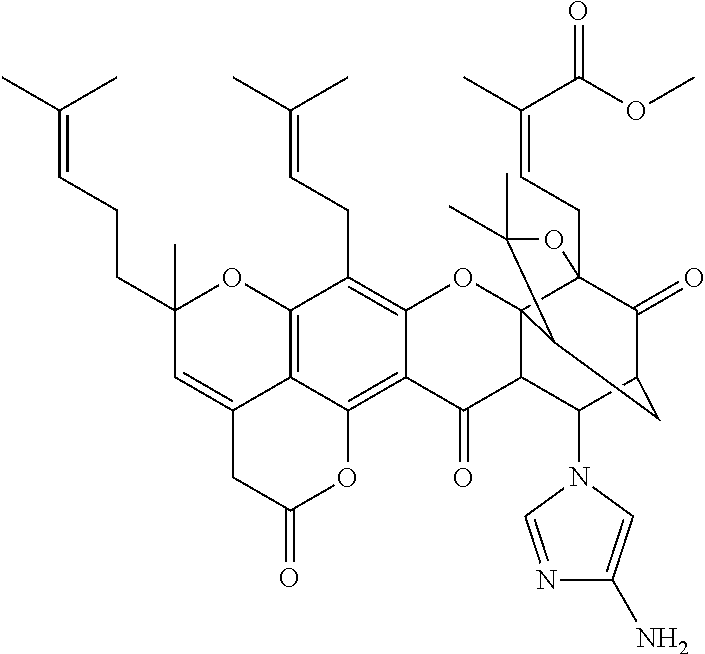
C12=C3C(=CC(CCC=C(C)C)(C)O1)CC(=O)OC3=C1C(=C2CC=C(C)C)OC23C4(CC=C(C)C(OC)=O)C(=O)C(CC2C(C)(C)O4)C(N2C=NC(N)=C2)C3C1=O
